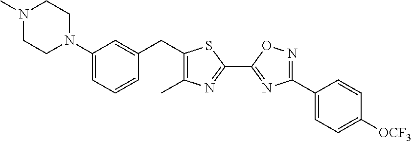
C1(N2CCN(C)CC2)=CC=CC(CC2=C(C)N=C(C3=NC(C4=CC=C([OCF3])C=C4)=NO3)S2)=C1
